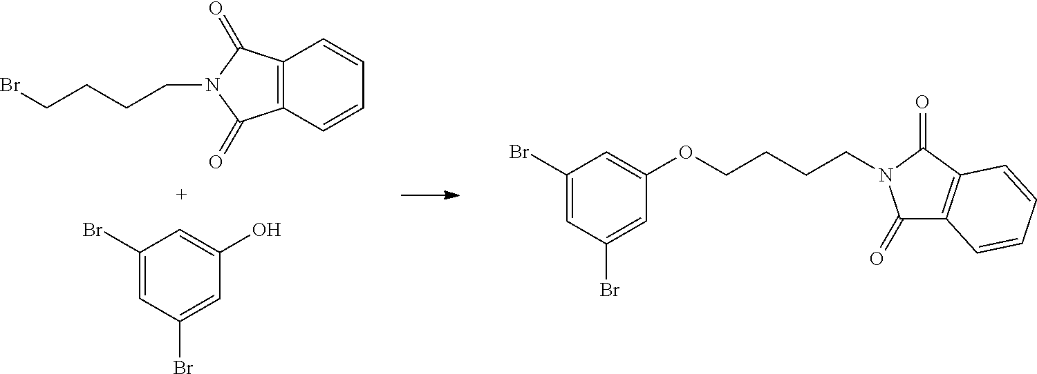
C12=C(C=CC=C1)C(=O)N(CCCCBr)C2=O.C1(Br)=CC(Br)=CC(O)=C1.C12=C(C=CC=C1)C(=O)N(CCCCOC1=CC(Br)=CC(Br)=C1)C2=O
